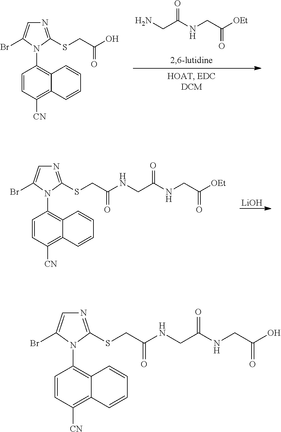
C1=CC([CN])=C2C(=C1N1C(SCC(NCC(NCC([OEt])=O)=O)=O)=NC=C1Br)C=CC=C2.[LiOH].C1=CC([CN])=C2C(=C1N1C(SCC(O)=O)=NC=C1Br)C=CC=C2.NCC(NCC([OEt])=O)=O.C1=CC([CN])=C2C(=C1N1C(SCC(NCC(NCC(O)=O)=O)=O)=NC=C1Br)C=CC=C2
